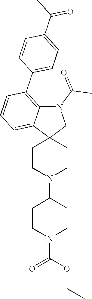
C1CN(C2CCN(C(=O)OCC)CC2)CCC12CN(C(C)=O)C1=C(C3=CC=C(C(C)=O)C=C3)C=CC=C21
